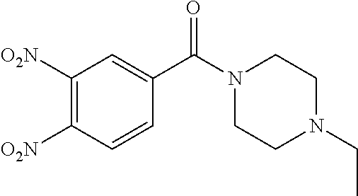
O=C(C1=CC([O2N])=C([O2N])C=C1)N1CCN(CC)CC1
